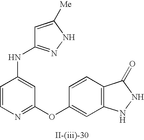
C1=CN=C(OC2=CC3=C(C=C2)C(=O)NN3)C=C1NC1=NNC([Me])=C1
